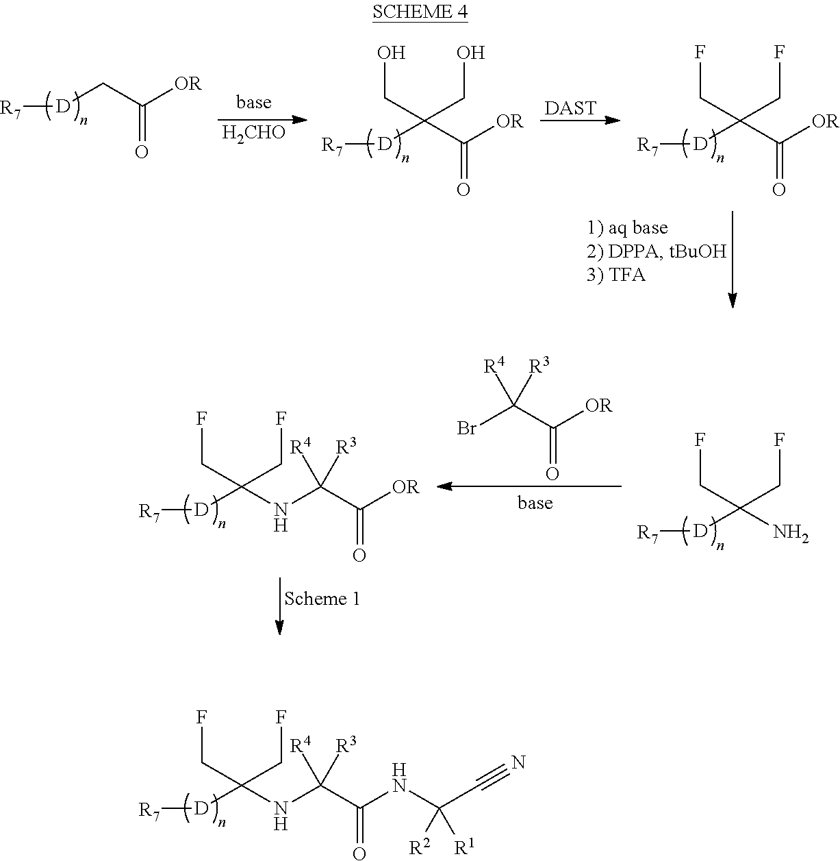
[D](C(NC(C(NC(C#N)([R2])[R1])=O)([R4])[R3])(CF)CF)[R7].[D](CC([OR])=O)[R7].[H2CHO].[D](C(C([OR])=O)(CO)CO)[R7].[DAST].[D](C(C([OR])=O)(CF)CF)[R7].BrC(C([OR])=O)([R4])[R3].[D](C(NC(C([OR])=O)([R4])[R3])(CF)CF)[R7].[D](C(N)(CF)CF)[R7]
